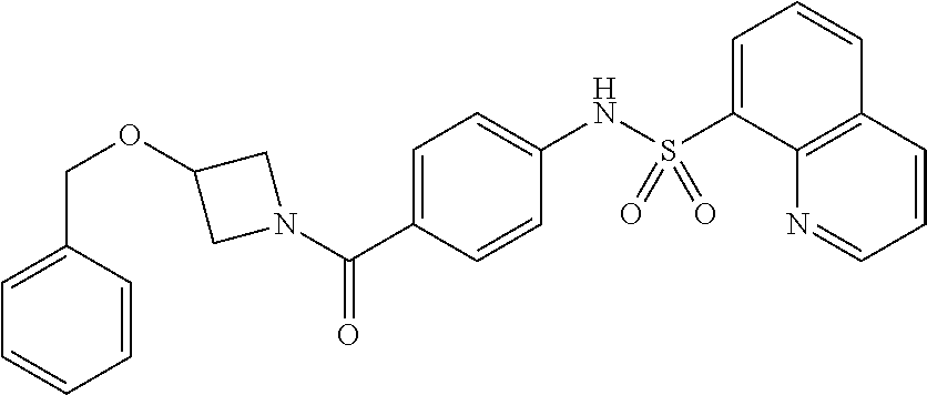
C(OC1CN(C(C2=CC=C(NS(C3=CC=CC4=C3N=CC=C4)(=O)=O)C=C2)=O)C1)C1=CC=CC=C1
